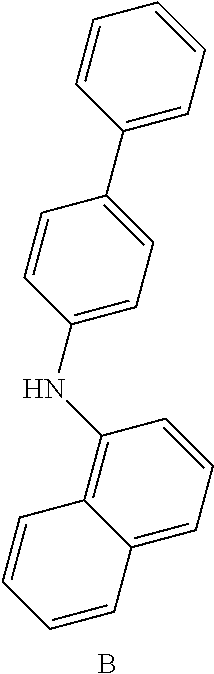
C12=CC=CC(NC3=CC=C(C4=CC=CC=C4)C=C3)=C1C=CC=C2.B
